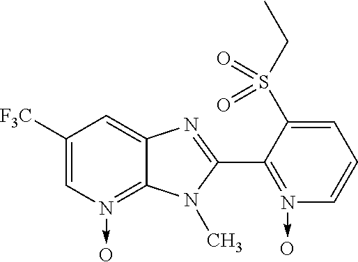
C1([F3C])=CN(->O)=C2C(=C1)N=C(C1=N(->O)C=CC=C1S(CC)(=O)=O)N2C
